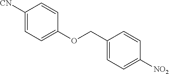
[CN]C1=CC=C(OCC2=CC=C([NO2])C=C2)C=C1
